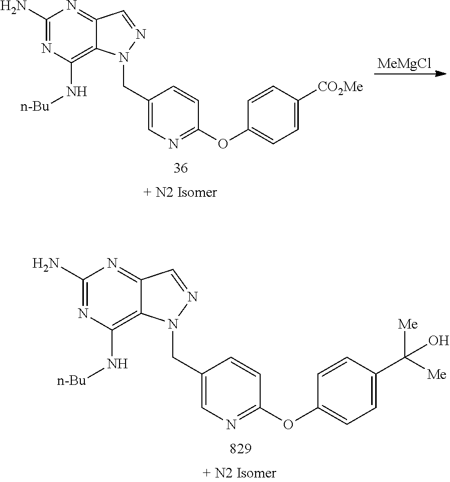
C1(N)=NC(N[n-Bu])=C2C(=N1)C=NN2CC1=CN=C(OC2=CC=C([CO2Me])C=C2)C=C1.[MeMgCl].C1(N)=NC(N[n-Bu])=C2C(=N1)C=NN2CC1=CN=C(OC2=CC=C(C(O)([Me])[Me])C=C2)C=C1
